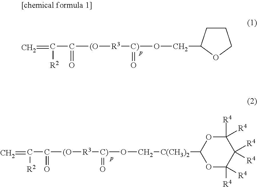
C=C(C(=O)[(O][R3][C)](=O)OC[C(CH3)2]C1OC([R4])([R4])C([R4])([R4])C([R4])([R4])O1)[R2].C=C(C(=O)[(O][R3][C)](=O)OCC1CCCO1)[R2]
